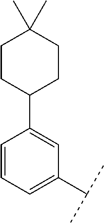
C1=CC=C(C(C)C)C=C1C1CCC(C)(C)CC1
